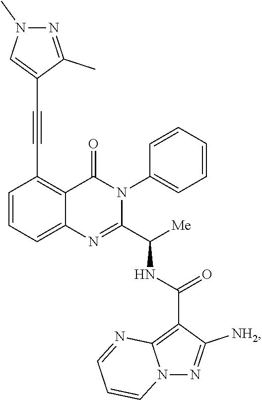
C1=CC=C2C(=C1C#CC1=CN(C)N=C1C)C(=O)N(C1=CC=CC=C1)C(C([Me])NC(C1=C3N(N=C1[NH2])C=CC=N3)=O)=N2
